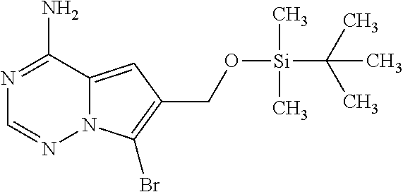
N1=C(N)C2=CC(CO[Si](C(C)(C)C)(C)C)=C(Br)N2N=C1
